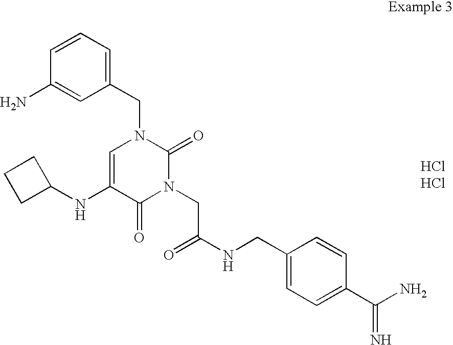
C1(NC2=CN(CC3=CC=CC(N)=C3)C(=O)N(CC(=O)NCC3=CC=C(C(N)=N)C=C3)C2=O)CCC1
